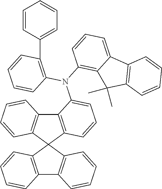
C12=C(C=CC=C1)C1(C3=C2C(N(C2=C(C4=CC=CC=C4)C=CC=C2)C2=C4C(=CC=C2)C2=C(C4(C)C)C=CC=C2)=CC=C3)C2=C(C3=C1C=CC=C3)C=CC=C2
